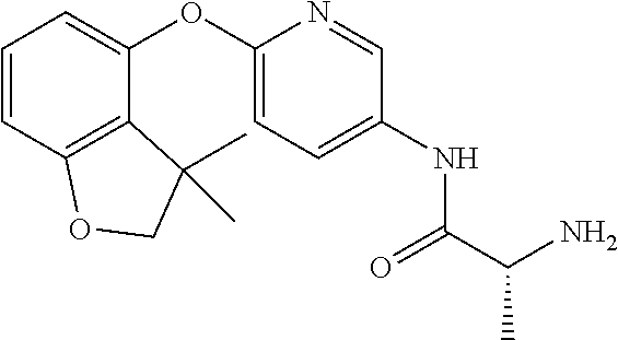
C1=CC2=C(C(OC3=CC=C(NC(C(N)C)=O)C=N3)=C1)C(C)(C)CO2
